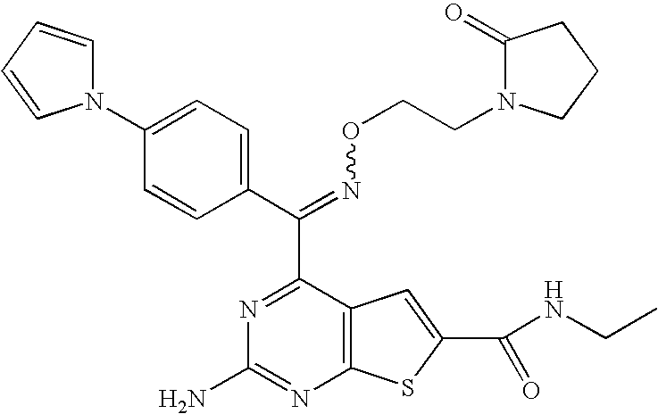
C(=NOCCN1C(=O)CCC1)(C1=NC(N)=NC2=C1C=C(C(NCC)=O)S2)C1=CC=C(N2C=CC=C2)C=C1
